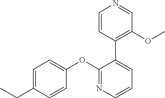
C1=C(CC)C=CC(OC2=NC=CC=C2C2=C(OC)C=NC=C2)=C1
